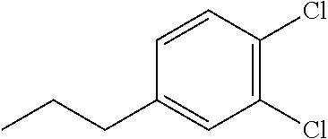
C1(Cl)=C(Cl)C=CC(CCC)=C1
